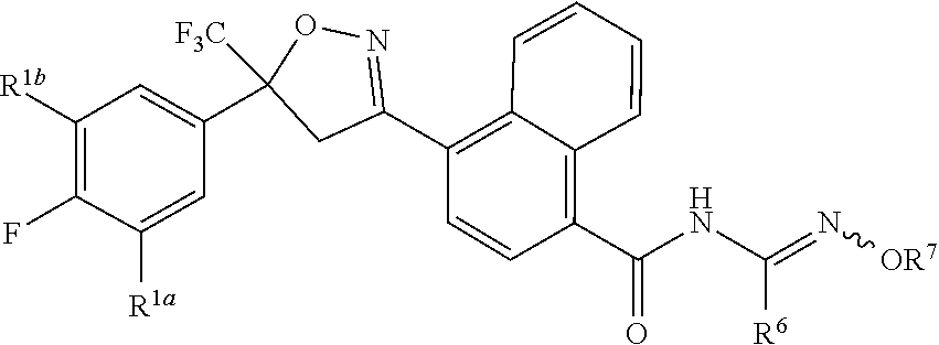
N(C([R6])=N[OR7])C(C1=C2C(=C(C3=NOC(C4=CC([R1b])=C(F)C([R1a])=C4)([F3C])C3)C=C1)C=CC=C2)=O
